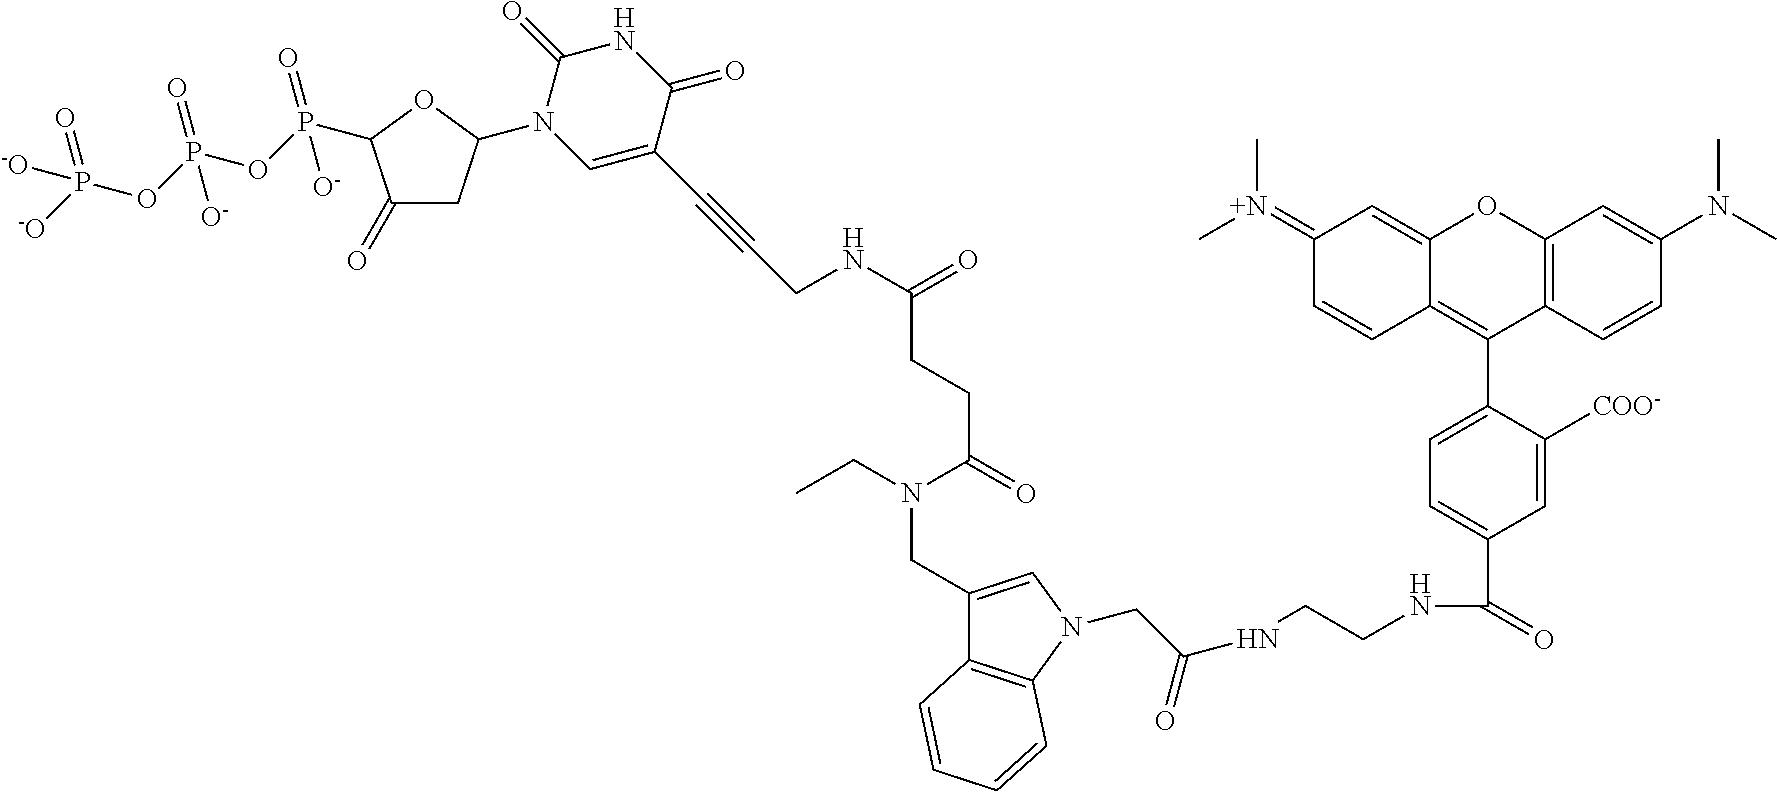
C1(=[N+](C)C)C=CC2=C(C3=CC=C(C(=O)NCCNC(=O)CN4C5=C(C(CN(CC)C(=O)CCC(NCC#CC6=CN(C7CC(=O)C(P(OP(OP([-O])(=O)[-O])(=O)[O-])(=O)[O-])O7)C(=O)NC6=O)=O)=C4)C=CC=C5)C=C3[COO-])C3=C(OC2=C1)C=C(N(C)C)C=C3
